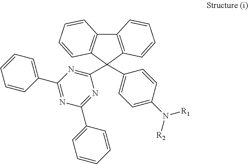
C12=C(C(C3=NC(C4=CC=CC=C4)=NC(C4=CC=CC=C4)=N3)(C3=CC=C(N([R2])[R1])C=C3)C3=C1C=CC=C3)C=CC=C2
